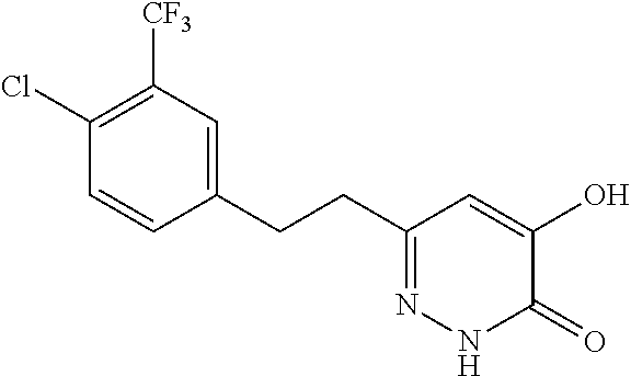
C1(Cl)=C([CF3])C=C(CCC2=NNC(=O)C(O)=C2)C=C1
